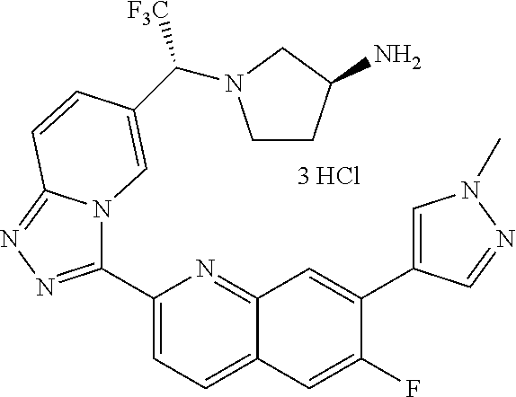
C1(C2=NN=C3N2C=C(C([F3C])N2CCC(N)C2)C=C3)=CC=C2C(=N1)C=C(C1=CN(C)N=C1)C(F)=C2
